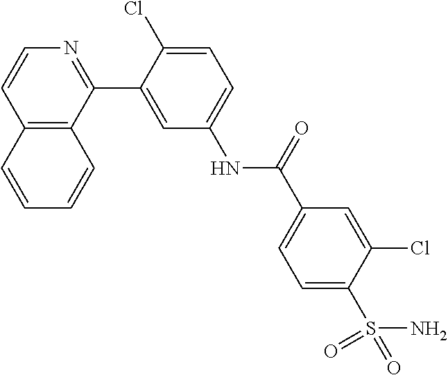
C12=C(C(C3=CC(NC(C4=CC=C(S(N)(=O)=O)C(Cl)=C4)=O)=CC=C3Cl)=NC=C1)C=CC=C2
